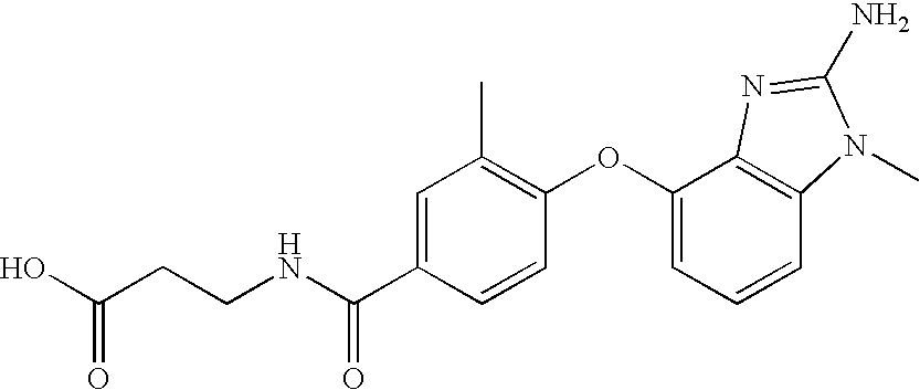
C1=CC(C(NCCC(O)=O)=O)=CC(C)=C1OC1=CC=CC2=C1N=C(N)N2C
